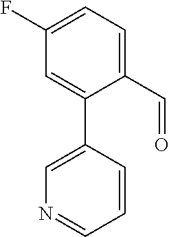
C1=C(F)C=C(C2=CN=CC=C2)C(C=O)=C1
